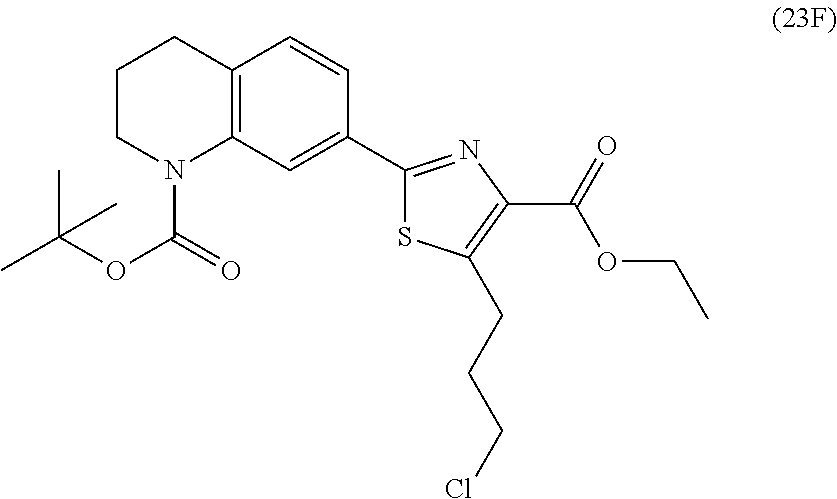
C12=C(C=C(C3=NC(C(=O)OCC)=C(CCCCl)S3)C=C1)N(C(=O)OC(C)(C)C)CCC2
